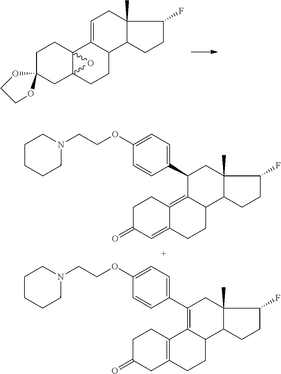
C1CC23C(CC14OCCO4)(CCC1C2=CCC2(C)C1CCC2F)O3.C1C(=O)C=C2C(=C3C(CC2)C2C(C)(CC3C3=CC=C(OCCN4CCCCC4)C=C3)C(F)CC2)C1.C1C(=O)CC2=C(C1)C1=C(C3=CC=C(OCCN4CCCCC4)C=C3)CC3(C)C(C1CC2)CCC3F
